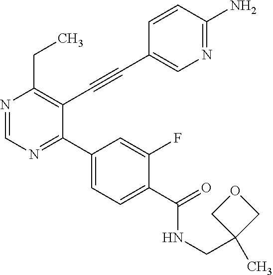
N1=CN=C(C2=CC=C(C(NCC3(C)COC3)=O)C(F)=C2)C(C#CC2=CN=C(N)C=C2)=C1CC
